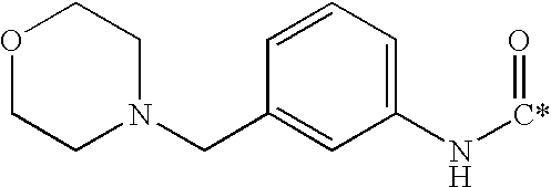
C1=CC=C(N[C*]=O)C=C1CN1CCOCC1
